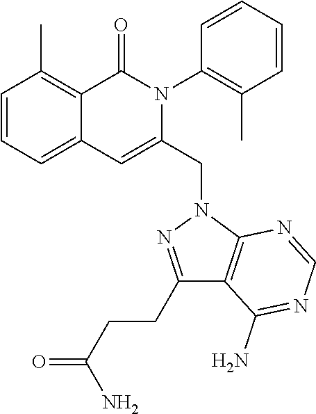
C1=CC=C2C(=C1C)C(=O)N(C1=C(C)C=CC=C1)C(CN1N=C(CCC(N)=O)C3=C1N=CN=C3N)=C2
